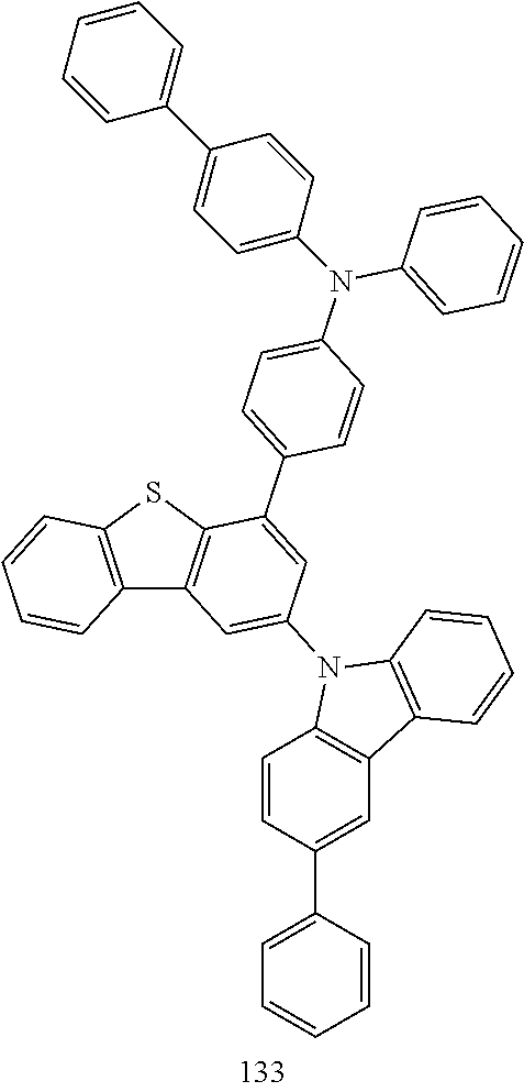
C12=C(SC3=C1C=C(N1C4=C(C=C(C5=CC=CC=C5)C=C4)C4=C1C=CC=C4)C=C3C1=CC=C(N(C3=CC=CC=C3)C3=CC=C(C4=CC=CC=C4)C=C3)C=C1)C=CC=C2
